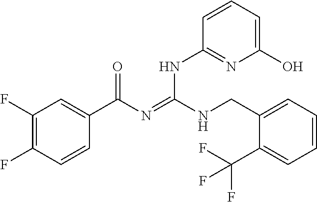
C1(F)=C(F)C=CC(C(N=C(NCC2=CC=CC=C2C(F)(F)F)NC2=NC(O)=CC=C2)=O)=C1
